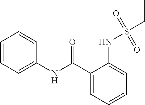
C1=CC=C(NS(=O)(CC)=O)C(C(=O)NC2=CC=CC=C2)=C1
